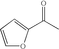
C(=O)(C)C1=CC=CO1
